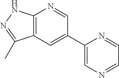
C1=C(C2=CC3=C(N=C2)NN=C3C)N=CC=N1
